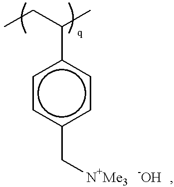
c1cc(C[N+Me3])ccc1C(CC)C.[-OH   ]
